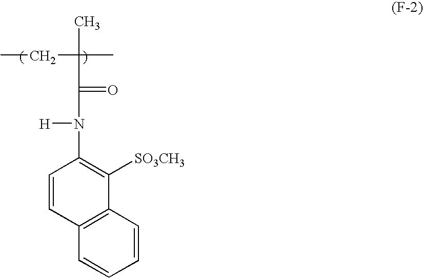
CCC(C(=O)N([H])C1=C([SO3CH3])C2=C(C=C1)C=CC=C2)(C)C
